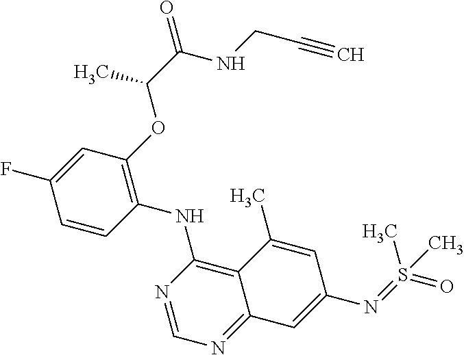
C1=CC(NC2=C3C(=NC=N2)C=C(N=S(=O)(C)C)C=C3C)=C(OC(C(=O)NCC#C)C)C=C1F
